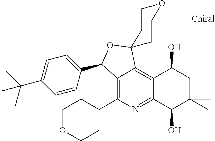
C1=CC(C2C3=C(C4CCOCC4)N=C4C(=C3C3(O2)CCOCC3)C(O)CC(C)(C)C4O)=CC=C1C(C)(C)C
